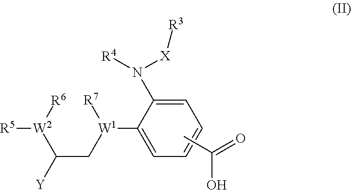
C1=C(N([R4])[X][R3])C([W1]([R7])CC([Y])[W2]([R6])[R5])=CC=C1.CC(=O)O
